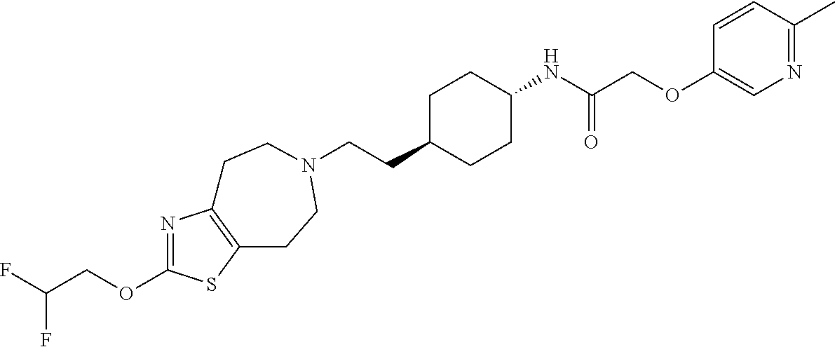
C(CC1CCC(NC(COC2=CN=C(C)C=C2)=O)CC1)N1CCC2=C(N=C(OCC(F)F)S2)CC1
